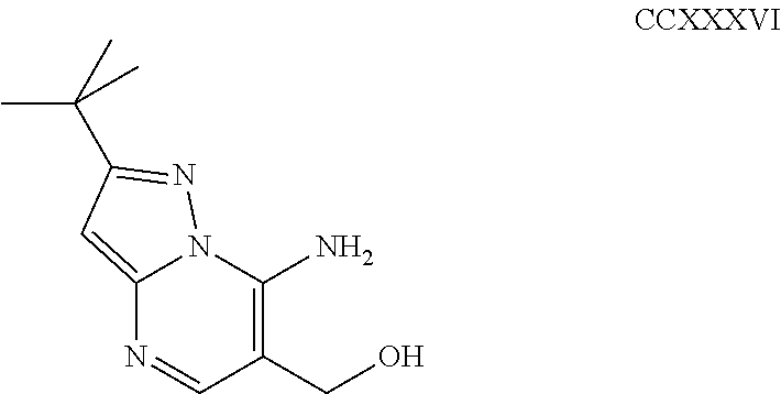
C1(N)=C(CO)C=NC2=CC(C(C)(C)C)=NN12
